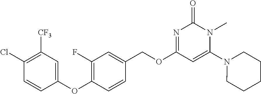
C1(Cl)=C([CF3])C=C(OC2=C(F)C=C(COC3=NC(=O)N(C)C(N4CCCCC4)=C3)C=C2)C=C1
